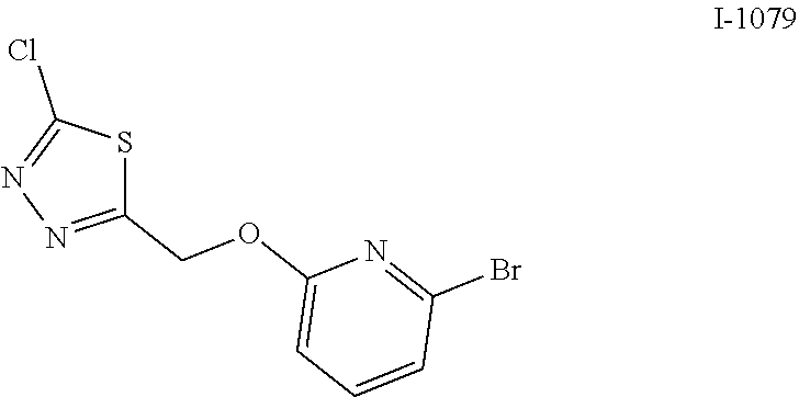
C1(OCC2=NN=C(Cl)S2)=CC=CC(Br)=N1
